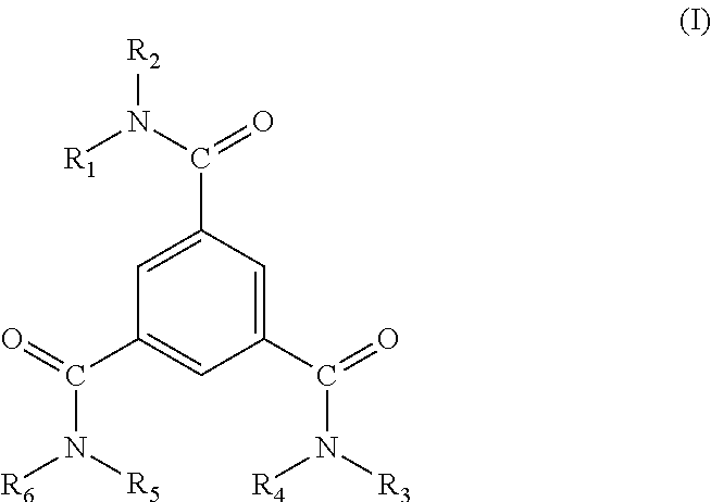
C1=C(C(N([R1])[R2])=O)C=C(C(=O)N([R3])[R4])C=C1C(=O)N([R5])[R6]
